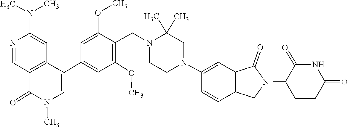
N1(C)C=C(C2=CC(OC)=C(CN3CCN(C4=CC5=C(CN(C6CCC(=O)NC6=O)C5=O)C=C4)CC3(C)C)C(OC)=C2)C2=C(C=NC(N(C)C)=C2)C1=O
